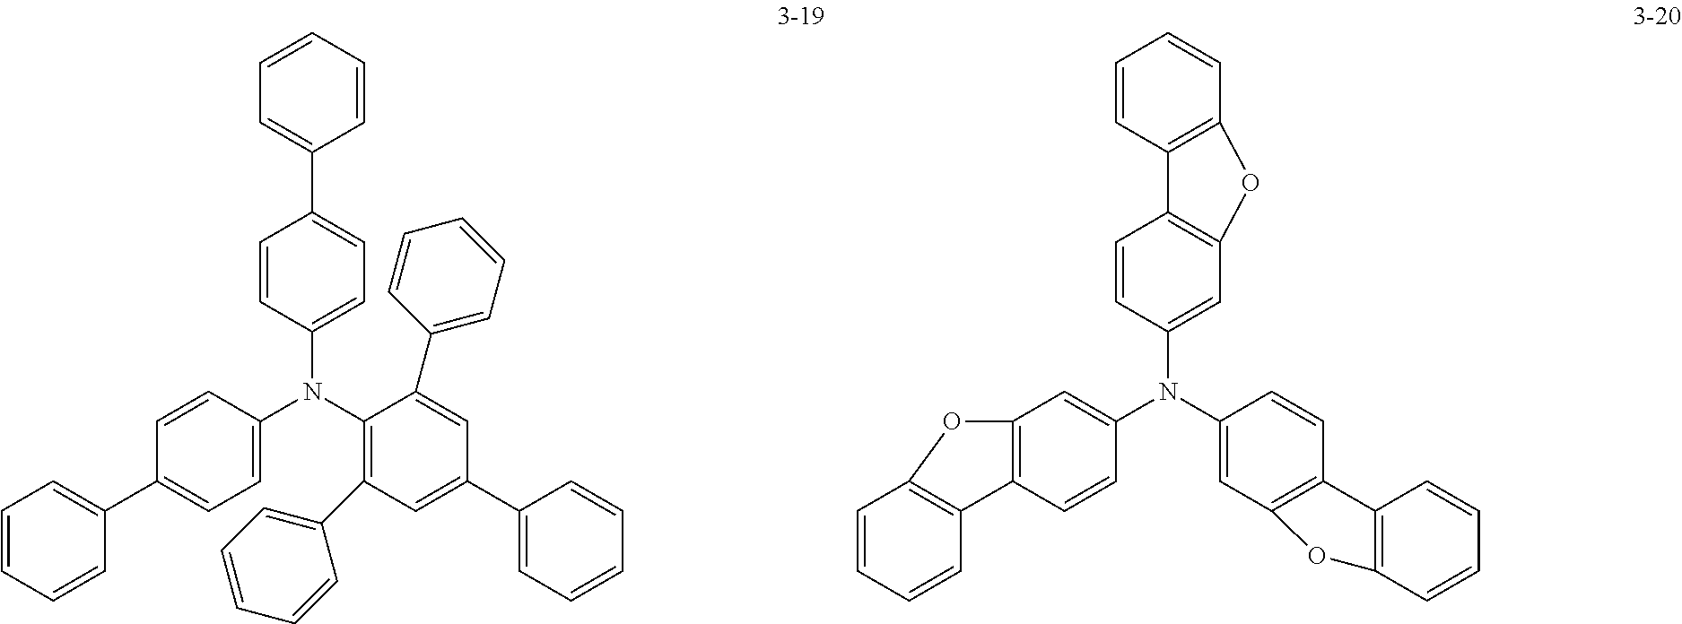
C1(N(C2=CC3=C(C=C2)C2=C(C=CC=C2)O3)C2=CC3=C(C=C2)C2=C(C=CC=C2)O3)=CC2=C(C=C1)C1=C(C=CC=C1)O2.C1(N(C2=C(C3=CC=CC=C3)C=C(C3=CC=CC=C3)C=C2C2=CC=CC=C2)C2=CC=C(C3=CC=CC=C3)C=C2)=CC=C(C2=CC=CC=C2)C=C1
